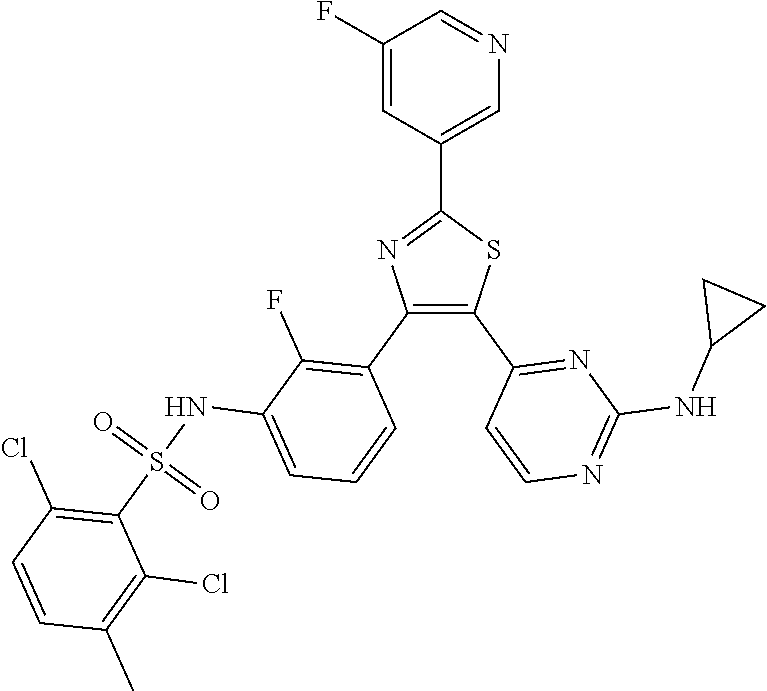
C1(C2=CN=CC(F)=C2)=NC(C2=C(F)C(NS(C3=C(Cl)C=CC(C)=C3Cl)(=O)=O)=CC=C2)=C(C2=NC(NC3CC3)=NC=C2)S1
